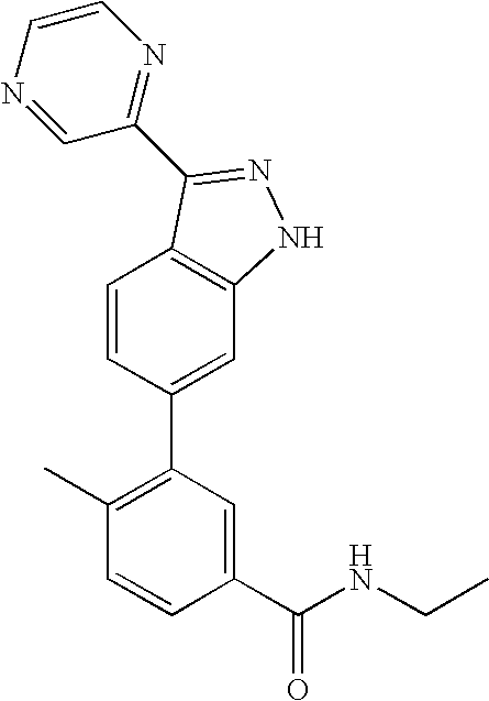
C1=CC(C2=C(C)C=CC(C(NCC)=O)=C2)=CC2=C1C(C1=NC=CN=C1)=NN2
